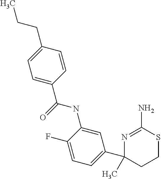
CC1(C2=CC=C(F)C(NC(=O)C3=CC=C(CCC)C=C3)=C2)N=C(N)SCC1
